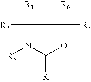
C1([R2])([R1])N([R3])C([R4])OC1([R5])[R6]
